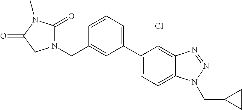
C1=C(C2=CC=CC(CN3C(=O)N(C)C(=O)C3)=C2)C(Cl)=C2C(=C1)N(CC1CC1)N=N2
